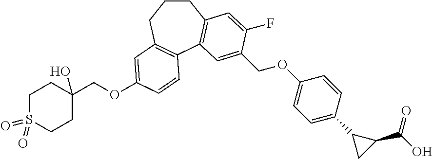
C1CCC2=C(C3=C1C=C(F)C(COC1=CC=C(C4CC4C(O)=O)C=C1)=C3)C=CC(OCC1(O)CCS(=O)(=O)CC1)=C2
